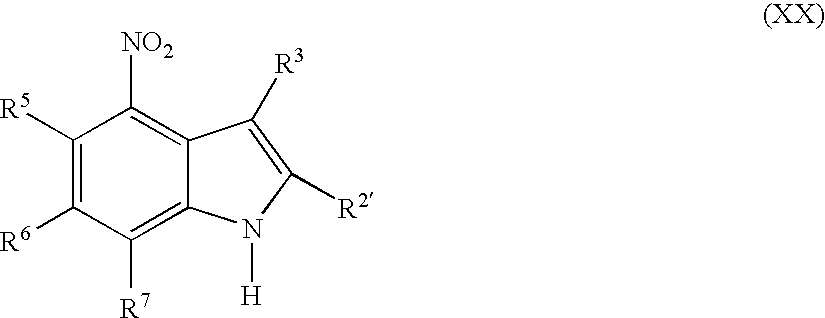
C1([R5])=C([R6])C([R7])=C2C(=C1[NO2])C([R3])=C([R2])N2[H]
